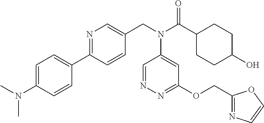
C1(C2=NC=C(CN(C(C3CCC(O)CC3)=O)C3=CC(OCC4=NC=CO4)=NN=C3)C=C2)=CC=C(N(C)C)C=C1
